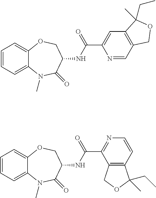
C1=CC=C2C(=C1)OCC(NC(C1=CC3=C(C=N1)COC3(C)CC)=O)C(=O)N2C.C1=CC=C2C(=C1)OCC(NC(C1=NC=CC3=C1COC3(CC)C)=O)C(=O)N2C
